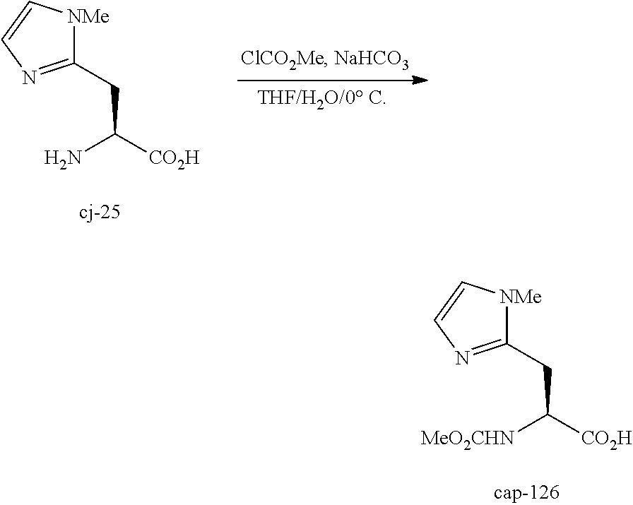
C1(CC([CO2H])N)=NC=C[NMe]1.C1(CC([CO2H])[MeO2CHN])=NC=C[NMe]1
